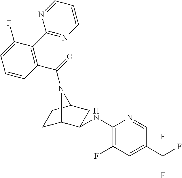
C1C2C(NC3=C(F)C=C(C(F)(F)F)C=N3)CC(C1)N2C(=O)C1=C(C2=NC=CC=N2)C(F)=CC=C1
